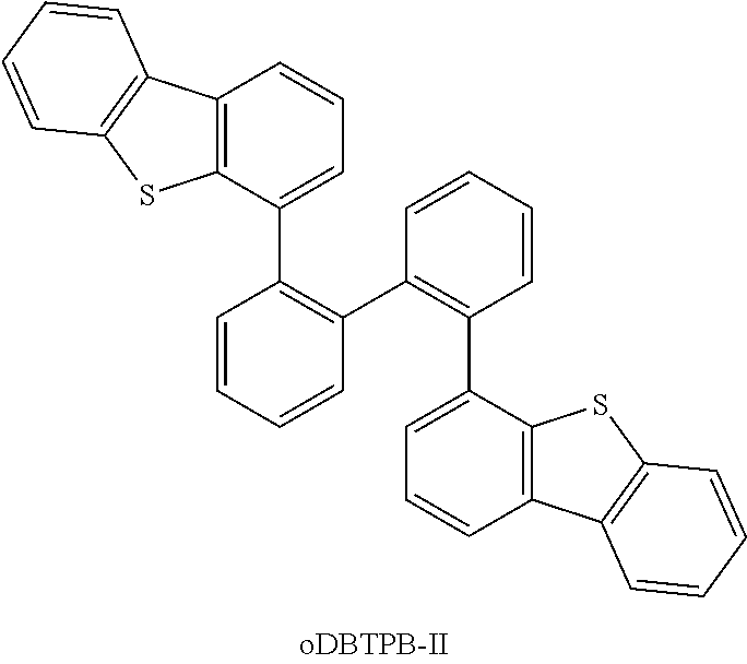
C12=C(C(C3=C(C4=C(C5=CC=CC6=C5SC5=C6C=CC=C5)C=CC=C4)C=CC=C3)=CC=C1)SC1=C2C=CC=C1
